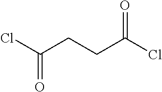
ClC(CCC(Cl)=O)=O
